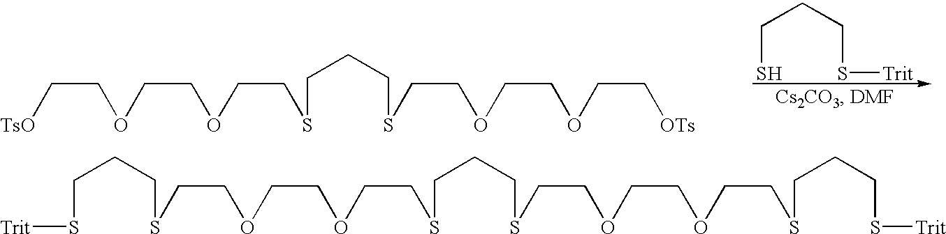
S(CCOCCOCCSCCCSCCOCCOCCSCCCS[Trit])CCCS[Trit].[TsO]CCOCCOCCSCCCSCCOCCOCC[OTs].SCCCS[Trit]
